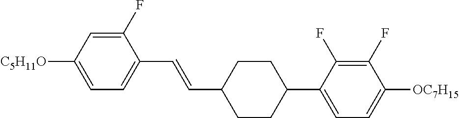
C1(F)=CC([C5H11O])=CC=C1C=CC1CCC(C2=CC=C([OC7H15])C(F)=C2F)CC1
